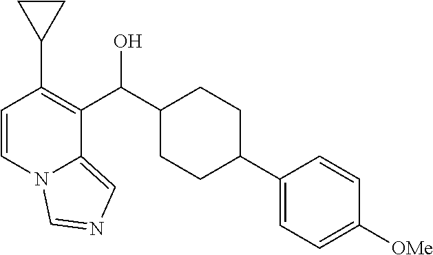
C1=CN2C(=CN=C2)C(C(C2CCC(C3=CC=C([OMe])C=C3)CC2)O)=C1C1CC1
